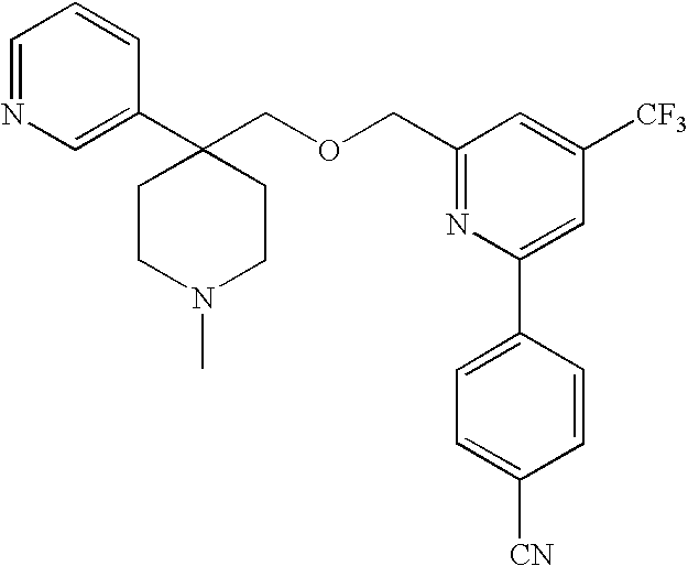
C1=NC=C(C2(COCC3=NC(C4=CC=C([CN])C=C4)=CC([CF3])=C3)CCN(C)CC2)C=C1
